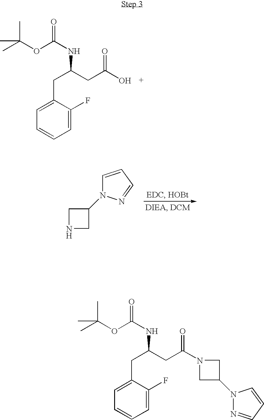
C1=C(F)C(CC(CC(O)=O)NC(=O)OC(C)(C)C)=CC=C1.N1CC(N2C=CC=N2)C1.C1=C(F)C(CC(CC(N2CC(N3N=CC=C3)C2)=O)NC(=O)OC(C)(C)C)=CC=C1
